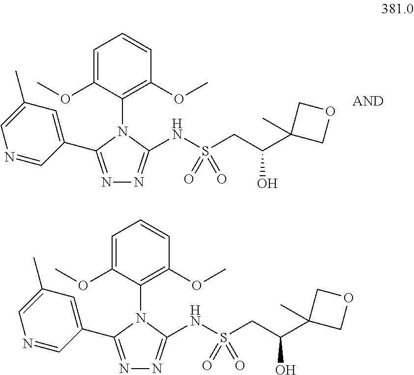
C1=C(OC)C(N2C(C3=CC(C)=CN=C3)=NN=C2NS(CC(C2(C)COC2)O)(=O)=O)=C(OC)C=C1.C1=C(OC)C(N2C(C3=CC(C)=CN=C3)=NN=C2NS(CC(C2(C)COC2)O)(=O)=O)=C(OC)C=C1
